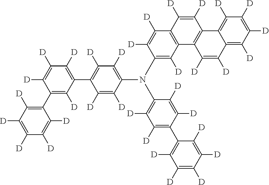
C1(C2=C([D])C(C3=C([D])C([D])=C(N(C4=C([D])C([D])=C(C5=C([D])C([D])=C([D])C([D])=C5[D])C([D])=C4[D])C4=C([D])C5=C(C([D])=C4[D])C([D])=C([D])C4=C5C([D])=C([D])C5=C([D])C([D])=C([D])C([D])=C45)C([D])=C3[D])=C([D])C([D])=C2[D])=C([D])C([D])=C([D])C([D])=C1[D]
